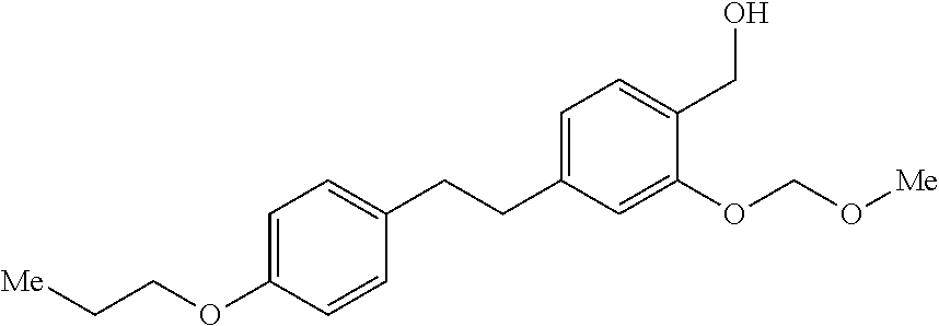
C1=C(OCC[Me])C=CC(CCC2=CC=C(CO)C(OCO[Me])=C2)=C1
